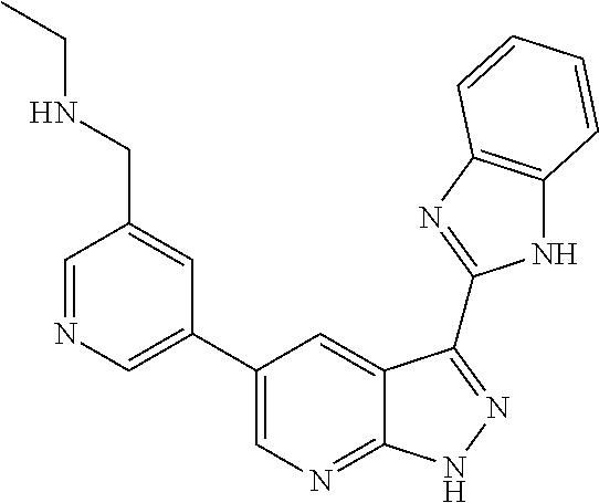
C1=NC=C(C2=CN=C3C(=C2)C(C2=NC4=C(N2)C=CC=C4)=NN3)C=C1CNCC
